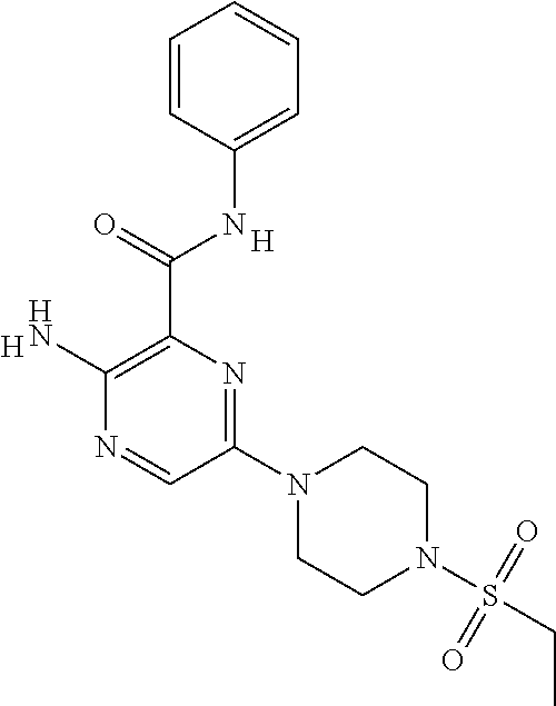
C1(N2CCN(S(CC)(=O)=O)CC2)=NC(C(=O)NC2=CC=CC=C2)=C(N)N=C1.[H].[H]
